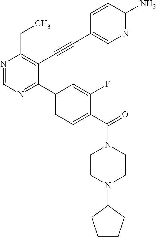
N1=CN=C(C2=CC=C(C(=O)N3CCN(C4CCCC4)CC3)C(F)=C2)C(C#CC2=CN=C(N)C=C2)=C1CC
